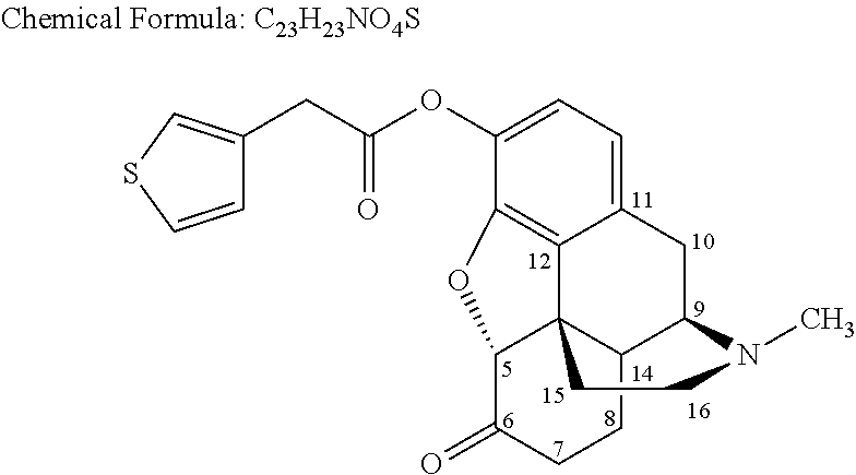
C1(OC(=O)CC2=CSC=C2)=CC=C2C3=C1OC1C34C(C(C2)N(C)CC4)CCC1=O
